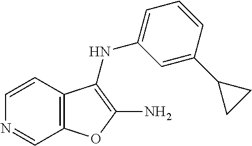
C12=C(C=CN=C1)C(NC1=CC=CC(C3CC3)=C1)=C(N)O2
